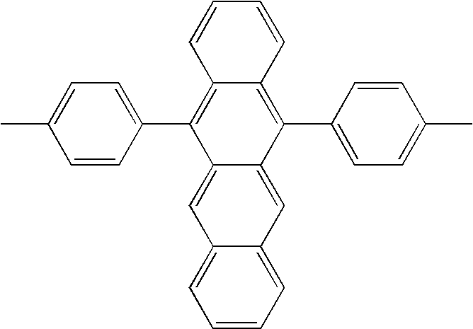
C1=CC(C2=C3C(=C(C4=CC=C(C)C=C4)C4=CC5=CC=CC=C5C=C24)C=CC=C3)=CC=C1C
